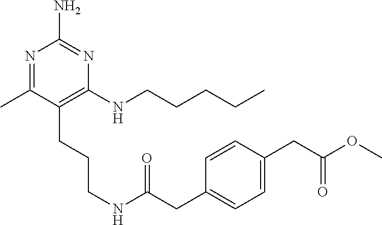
N1=C(C)C(CCCNC(=O)CC2=CC=C(CC(OC)=O)C=C2)=C(NCCCCC)N=C1N
